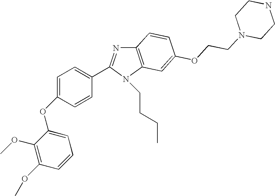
C12=C(N(CCCC)C(C3=CC=C(OC4=CC=CC(OC)=C4OC)C=C3)=N1)C=C(OCCN1CCNCC1)C=C2
